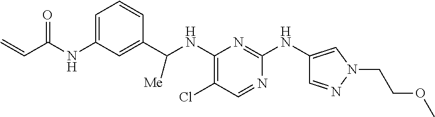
C1(Cl)=C(NC(C2=CC(NC(C=C)=O)=CC=C2)[Me])N=C(NC2=CN(CCOC)N=C2)N=C1
